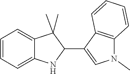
C1=CC=C2C(=C1)C(C)(C)C(C1=CN(C)C3=C1C=CC=C3)N2
